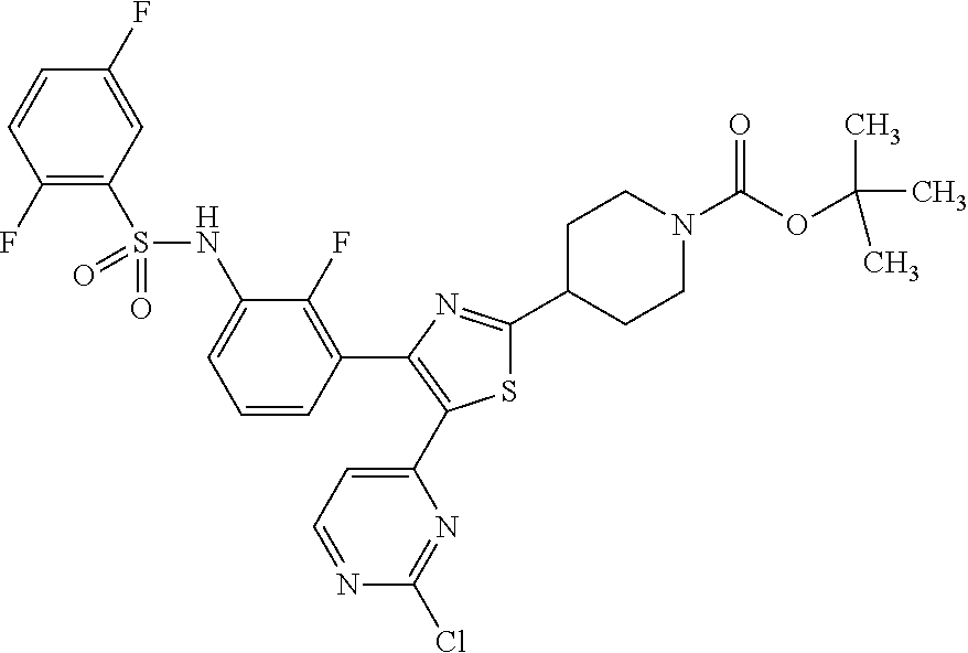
C1(F)=C(S(=O)(NC2=CC=CC(C3=C(C4=CC=NC(Cl)=N4)SC(C4CCN(C(=O)OC(C)(C)C)CC4)=N3)=C2F)=O)C=C(F)C=C1
